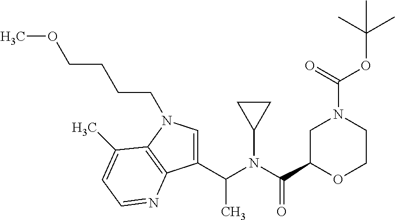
C1C(C(=O)N(C2CC2)C(C)C2=CN(CCCCOC)C3=C2N=CC=C3C)OCCN1C(OC(C)(C)C)=O
